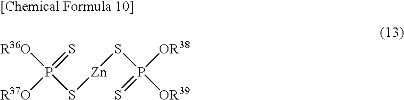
[R36O]P([R37O])(S[Zn]SP(=S)([OR39])[OR38])=S
